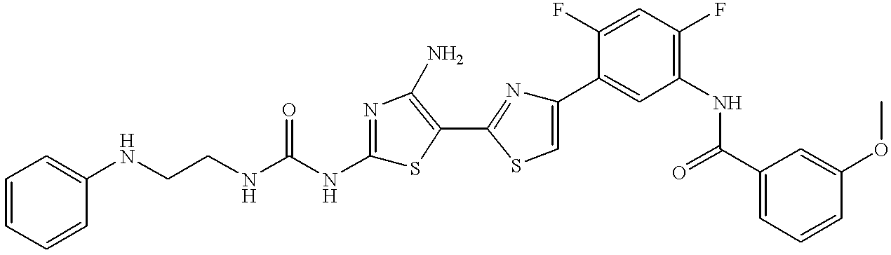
C1=CC=CC(NCCNC(NC2=NC(N)=C(C3=NC(C4=CC(NC(C5=CC=CC(OC)=C5)=O)=C(F)C=C4F)=CS3)S2)=O)=C1
